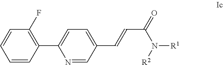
C(C(N([R2])[R1])=O)=CC1=CC=C(C2=C(F)C=CC=C2)N=C1
